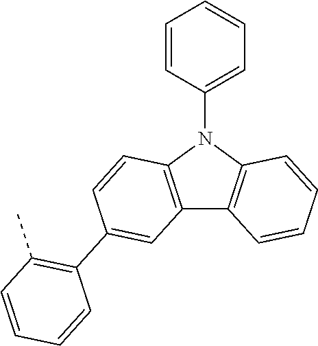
C12=C(N(C3=CC=CC=C3)C3=C1C=CC=C3)C=CC(C1=C(C)C=CC=C1)=C2
